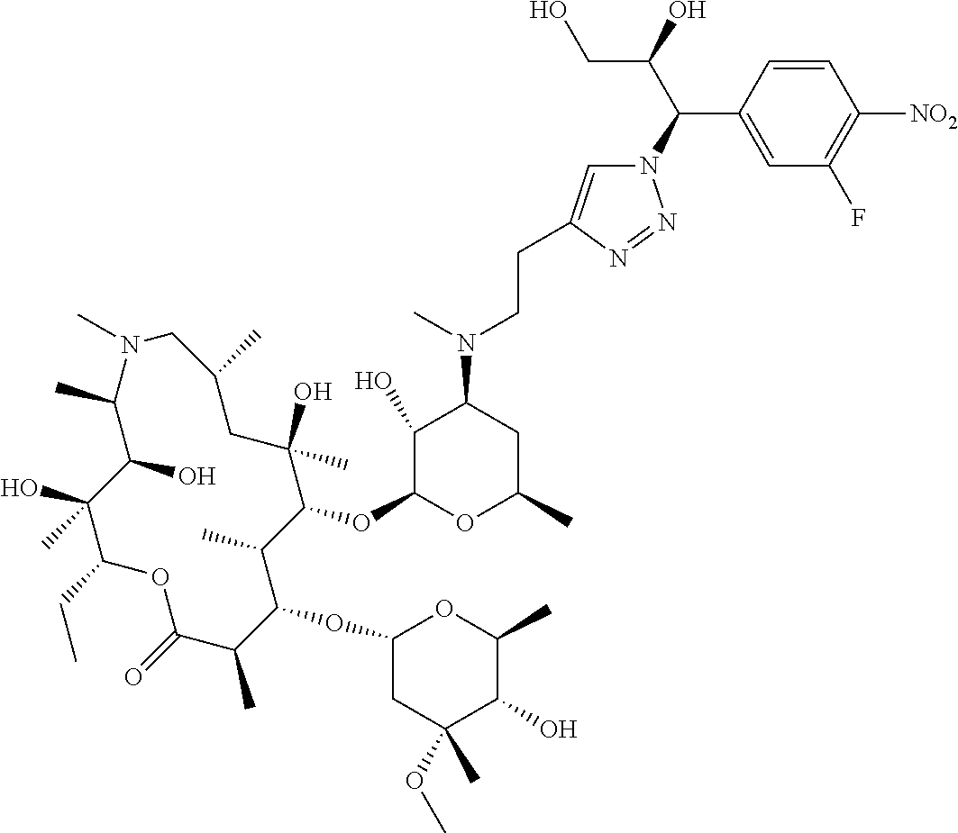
C1(O)C(OC2C(C)C(OC3CC(OC)(C)C(O)C(C)O3)C(C)C(=O)OC(CC)C(O)(C)C(O)C(C)N(C)CC(C)CC2(O)C)OC(C)CC1N(C)CCC1=CN(C(C(O)CO)C2=CC(F)=C([NO2])C=C2)N=N1
